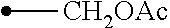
[CH2OAc]C
